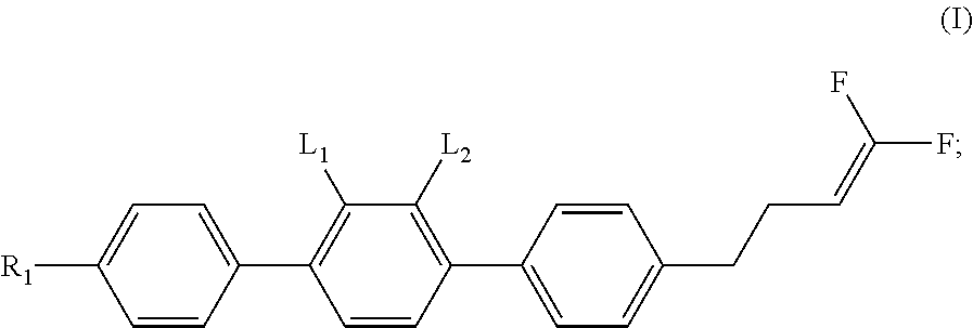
C1=CC(C2=CC=C(CCC=C(F)F)C=C2)=C([L2])C([L1])=C1C1=CC=C([R1])C=C1
